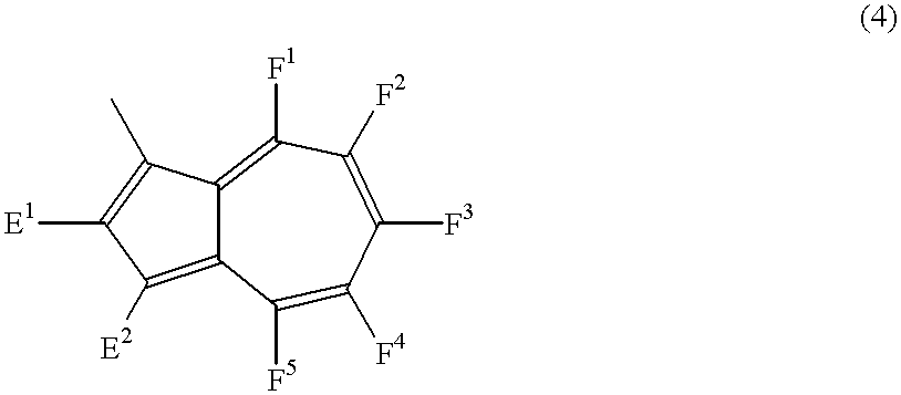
C12=C([F1])C([F2])=C([F3])C([F4])=C([F5])C1=C([E2])C([E1])=C2C
